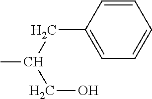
CC(CC1=CC=CC=C1)CO
